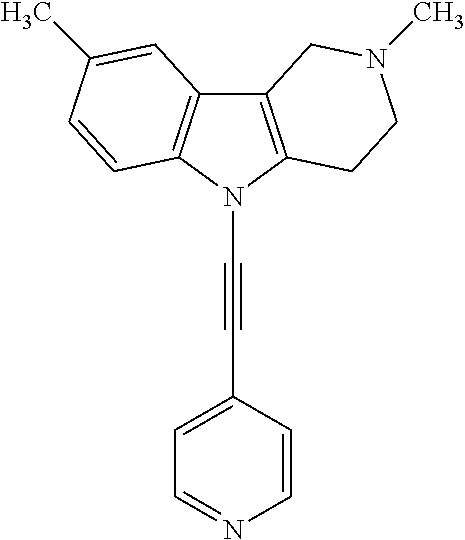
C12=C(N(C#CC3=CC=NC=C3)C3=C1C=C(C)C=C3)CCN(C)C2
